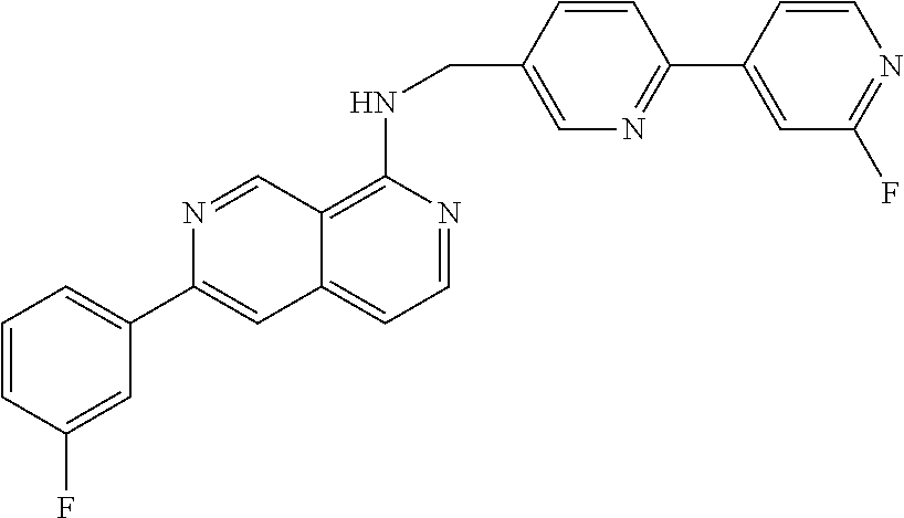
C1=CC(CNC2=C3C(=CC=N2)C=C(C2=CC=CC(F)=C2)N=C3)=CN=C1C1=CC(F)=NC=C1
